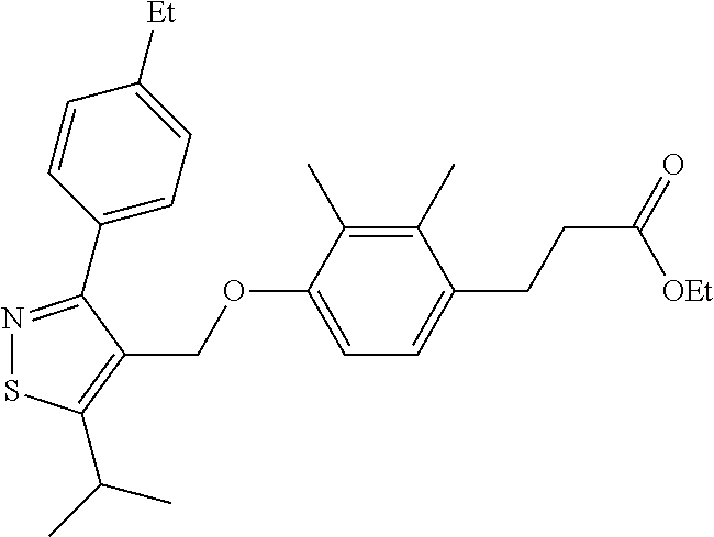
N1=C(C2=CC=C([Et])C=C2)C(COC2=CC=C(CCC(=O)[OEt])C(C)=C2C)=C(C(C)C)S1
